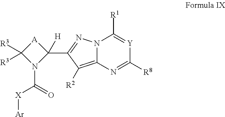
[A]1C([R3])([R3])N(C(=O)[X][Ar])C1([H])C1=NN2C(=C1[R2])N=C([R8])[Y]=C2[R1]
